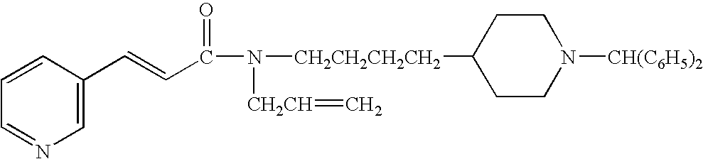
C1=NC=C(C=CC(N([CH2CH2CH2CH2]C2CCN([CH(C6H5)2])CC2)[CH2CH]=C)=O)C=C1
